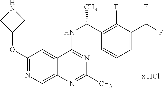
C1(OC2CNC2)=NC=C2C(=C1)C(NC(C1=C(F)C(C(F)F)=CC=C1)C)=NC(C)=N2
